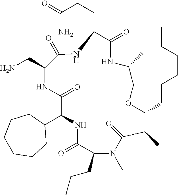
C1(C2NC(=O)C(CCC)N(C)C(=O)C(C)C(CCCCCC)OCC(C)NC(=O)C(CCC(=O)N)NC(=O)C(CN)NC2=O)CCCCCC1
